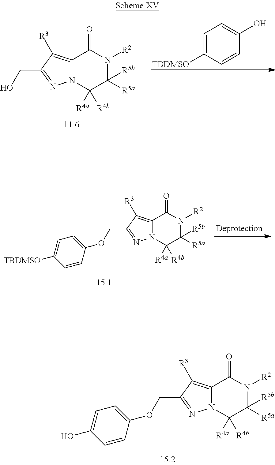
C1=C([TBDMSO])C=CC(O)=C1.C12=C([R3])C(CO)=NN1C([R4a])([R4b])C([R5b])([R5a])N([R2])C2=O.C12=C([R3])C(COC3=CC=C([TBDMSO])C=C3)=NN1C([R4a])([R4b])C([R5b])([R5a])N([R2])C2=O.C12=C([R3])C(COC3=CC=C(O)C=C3)=NN1C([R4a])([R4b])C([R5b])([R5a])N([R2])C2=O
